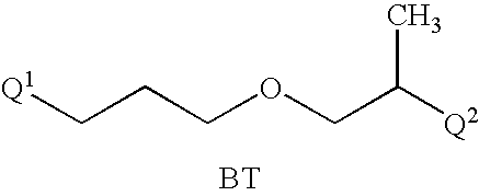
[Q1]CCCOCC([Q2])C.[BT]
